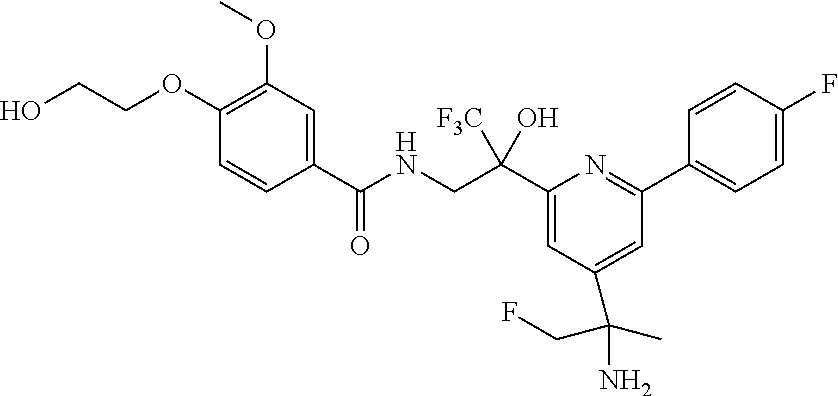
OCCOC1=C(OC)C=C(C(=O)NCC(C2=CC(C(C)(CF)N)=CC(C3=CC=C(F)C=C3)=N2)([F3C])O)C=C1
